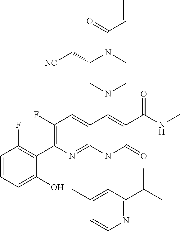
C1=CC=C(O)C(C2=C(F)C=C3C(=N2)N(C2=C(C)C=CN=C2C(C)C)C(=O)C(C(NC)=O)=C3N2CCN(C(=O)C=C)C(C[NC])C2)=C1F
